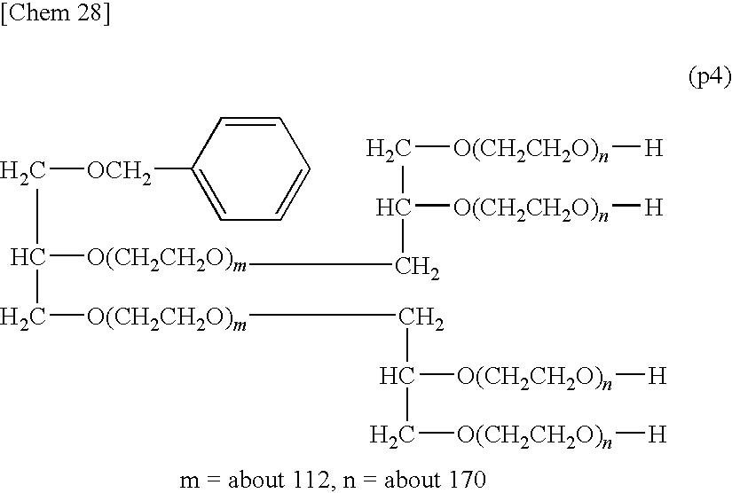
C([O(CH2CH2O)m]CC([O(CH2CH2O)n][H])C[O(CH2CH2O)n][H])C([O(CH2CH2O)m]CC(C[O(CH2CH2O)n][H])[O(CH2CH2O)n][H])C[OCH2]C1=CC=CC=C1
